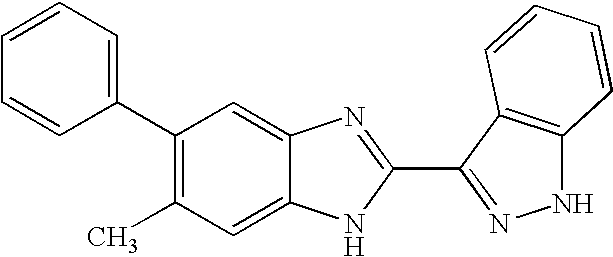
C1=C2C(=CC(C3=CC=CC=C3)=C1C)N=C(C1=NNC3=C1C=CC=C3)N2
